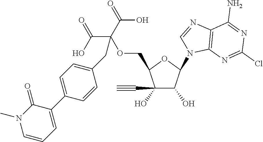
C1(O)(C#C)C(O)C(N2C3=C(N=C2)C(N)=NC(Cl)=N3)OC1COC(C(=O)O)(C(=O)O)CC1=CC=C(C2=CC=CN(C)C2=O)C=C1
